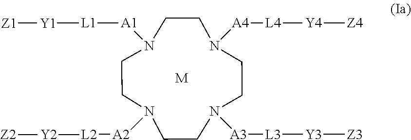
N1([A2][L2][Y2][Z2])CCN([A1][L1][Y1][Z1])CCN([A4][L4][Y4][Z4])CCN([A3][L3][Y3][Z3])CC1.[M]
